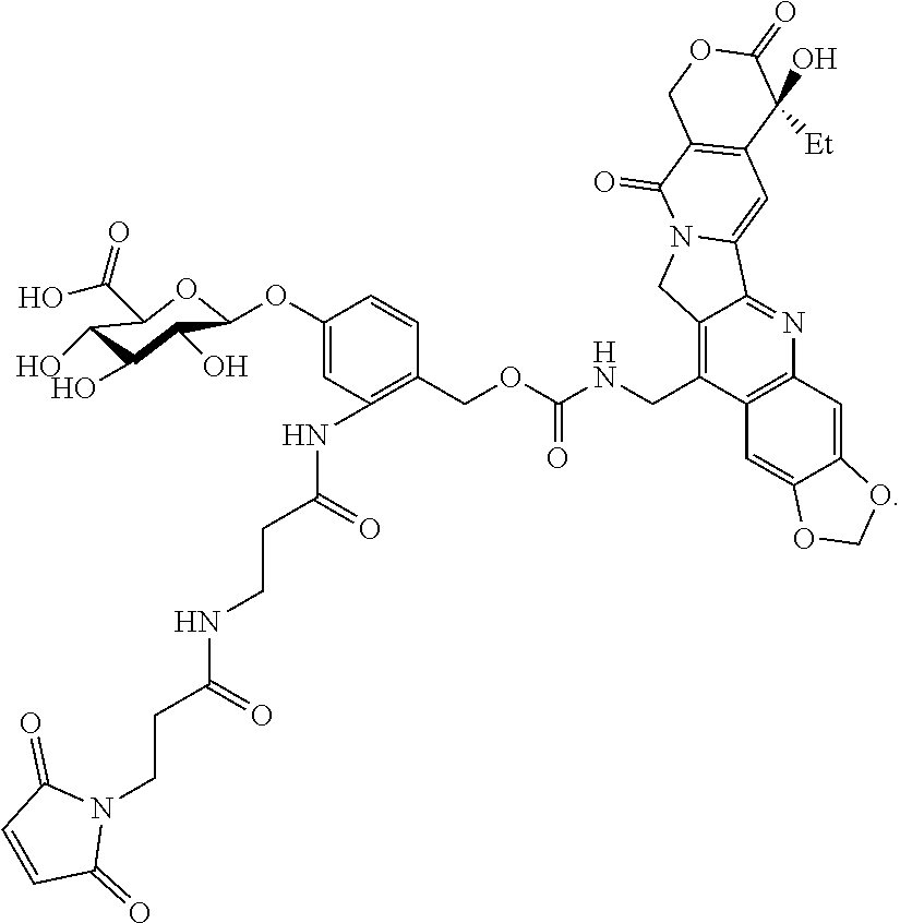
C1(O)C(O)C(C(O)=O)OC(OC2=CC(NC(CCNC(CCN3C(=O)C=CC3=O)=O)=O)=C(COC(NCC3=C4C(=NC5=C3C=C3C(=C5)OCO3)C3=CC5=C(C(=O)N3C4)COC(=O)C5(O)[Et])=O)C=C2)C1O
